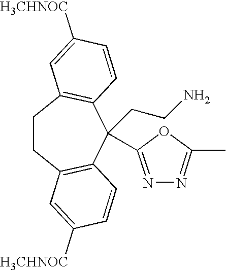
C1CC2=C(C=CC([H3CHNOC])=C2)C(CCN)(C2=NN=C(C)O2)C2=C1C=C([H3CHNOC])C=C2
